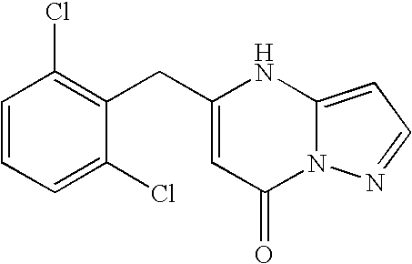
C1(Cl)=C(CC2=CC(=O)N3C(=CC=N3)N2)C(Cl)=CC=C1
